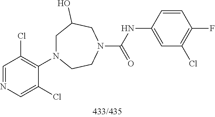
C1=NC=C(Cl)C(N2CC(O)CN(C(NC3=CC(Cl)=C(F)C=C3)=O)CC2)=C1Cl
